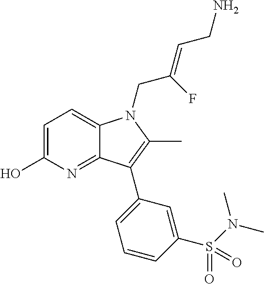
C1=C(O)N=C2C(=C1)N(CC(=CCN)F)C(C)=C2C1=CC=CC(S(=O)(=O)N(C)C)=C1
